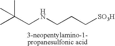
C(NCCC[SO3H])C(C)(C)C
